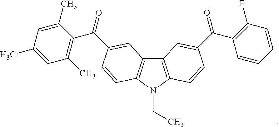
C12=C(N(CC)C3=C1C=C(C(C1=C(C)C=C(C)C=C1C)=O)C=C3)C=CC(C(=O)C1=C(F)C=CC=C1)=C2
